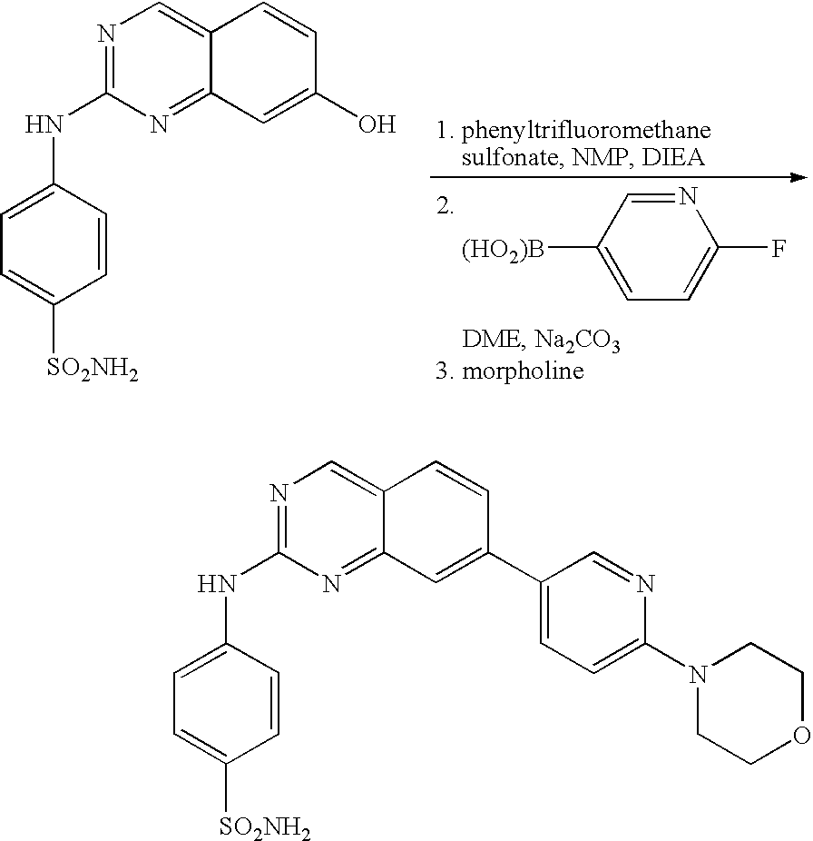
C1([(HO2)B])=CC=C(F)N=C1.N1=C(NC2=CC=C([SO2NH2])C=C2)N=C2C(=C1)C=CC(O)=C2.N1=C(NC2=CC=C([SO2NH2])C=C2)N=C2C(=C1)C=CC(C1=CC=C(N3CCOCC3)N=C1)=C2
